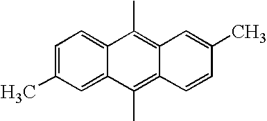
C12=CC(C)=CC=C1C(C)=C1C(=C2C)C=CC(C)=C1
